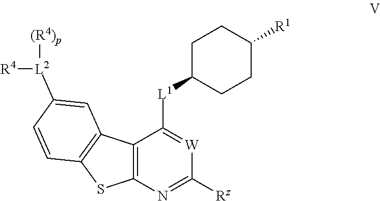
C1([L1]C2=[W]C([Rz])=NC3=C2C2=C(S3)C=CC([L2]([R4])[(R4)p])=C2)CCC([R1])CC1
